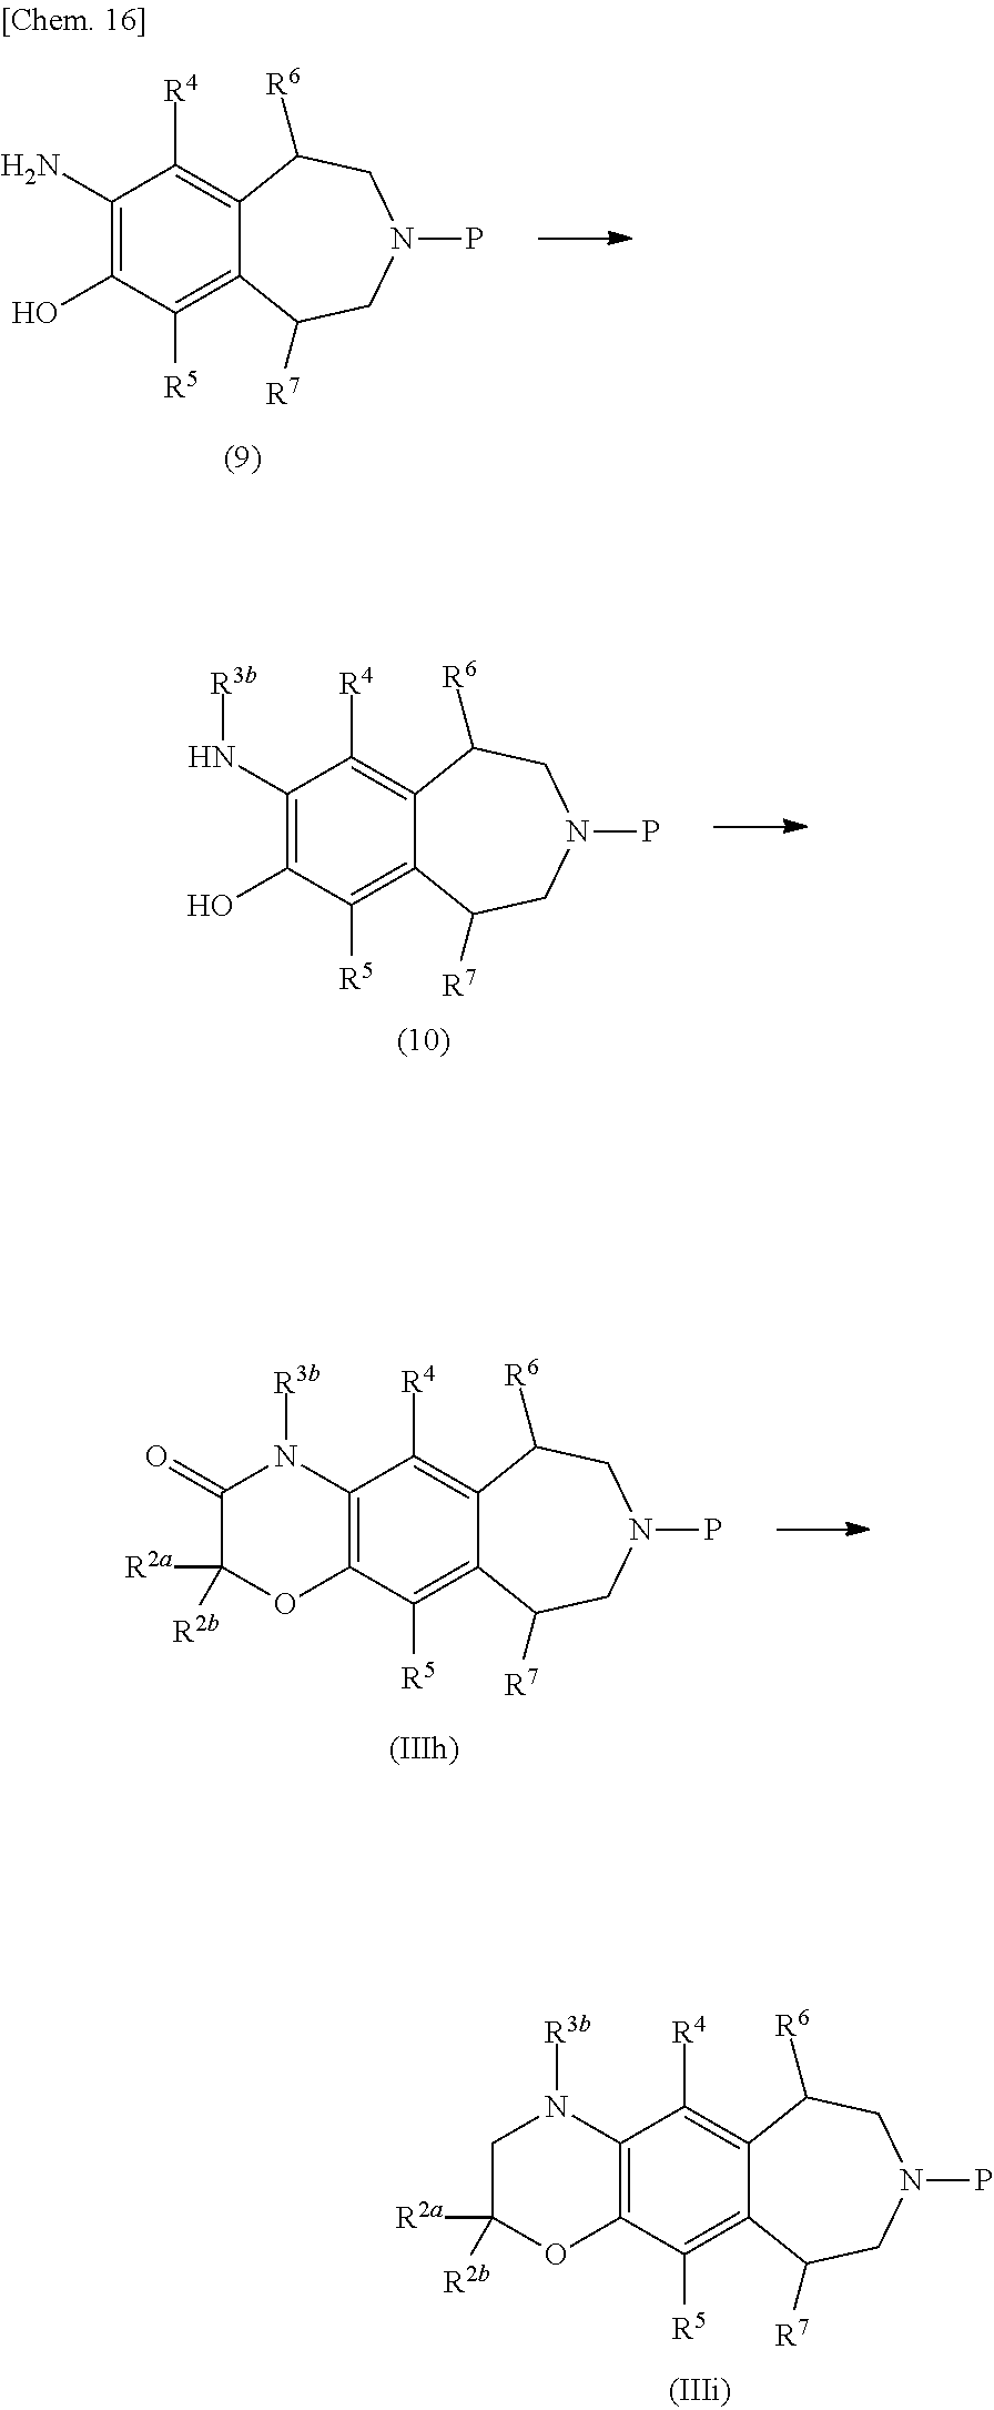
C1(O)=C(N[R3b])C([R4])=C2C(=C1[R5])C([R7])CN(P)CC2[R6].C12=C(C([R4])=C3C(=C1[R5])C([R7])CN(P)CC3[R6])N([R3b])C(=O)C([R2a])([R2b])O2.C12=C(C([R4])=C3C(=C1[R5])C([R7])CN(P)CC3[R6])N([R3b])CC([R2a])([R2b])O2.C1(O)=C(N)C([R4])=C2C(=C1[R5])C([R7])CN(P)CC2[R6]
